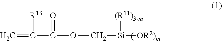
C=C(C(OC[Si]([(R11)3-m])[OR2)m])=O)[R13]
